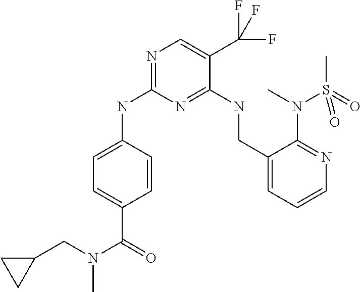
C1=C(NC2=NC=C(C(F)(F)F)C(NCC3=CC=CN=C3N(C)S(C)(=O)=O)=N2)C=CC(C(=O)N(CC2CC2)C)=C1
